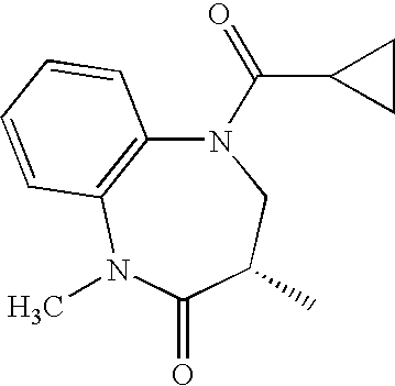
N1(C(C2CC2)=O)C2=C(N(C)C(=O)C(C)C1)C=CC=C2
